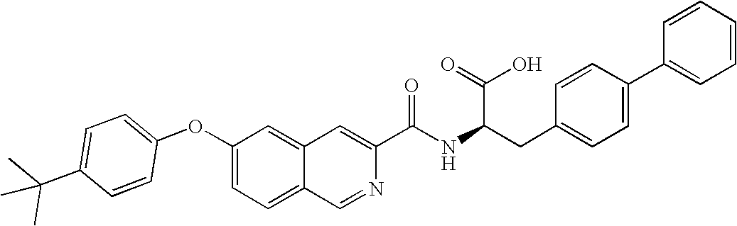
C1=C(C(C)(C)C)C=CC(OC2=CC=C3C(=C2)C=C(C(NC(CC2=CC=C(C4=CC=CC=C4)C=C2)C(O)=O)=O)N=C3)=C1
